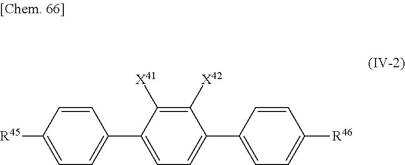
C1(C2=CC=C(C3=CC=C([R46])C=C3)C([X42])=C2[X41])=CC=C([R45])C=C1
